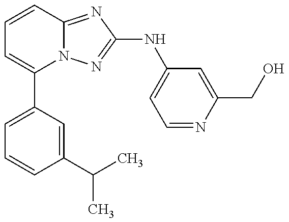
C1=C(C2=CC=CC3=NC(NC4=CC=NC(CO)=C4)=NN23)C=C(C(C)C)C=C1
